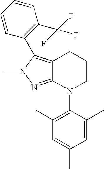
C1=C(C)C=C(C)C(N2CCCC3=C(C4=C(C(F)(F)F)C=CC=C4)N(C)N=C23)=C1C
